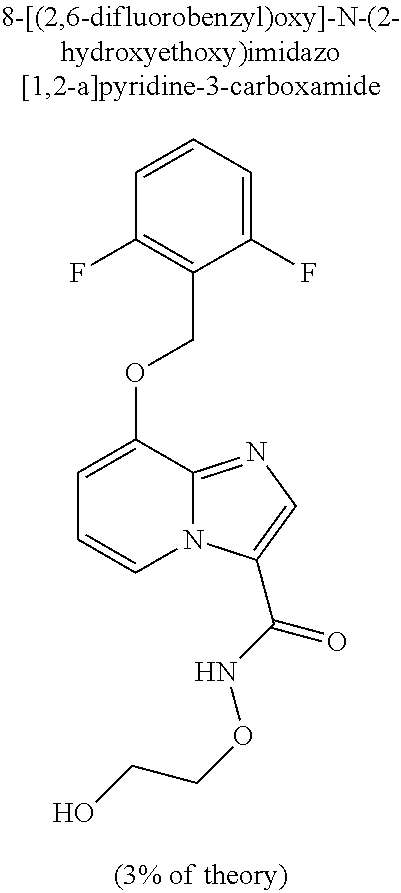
C1=CC=C(F)C(COC2=CC=CN3C2=NC=C3C(NOCCO)=O)=C1F
